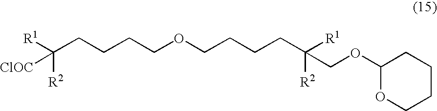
C(CCCCOCCCCC([R1])([R2])COC1OCCCC1)([R1])([R2])[ClOC]
